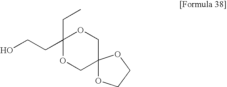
OCCC1(CC)OCC2(CO1)OCCO2
